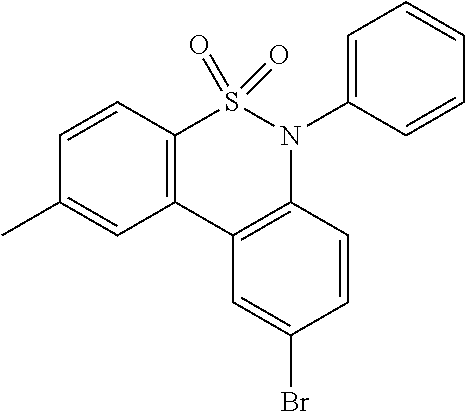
C12=C(C3=C(N(C4=CC=CC=C4)S1(=O)=O)C=CC(Br)=C3)C=C(C)C=C2
